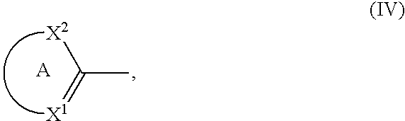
[A].C(C)([X2])=[X1]
